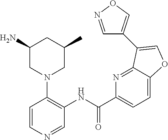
C1(N)CN(C2=C(NC(C3=CC=C4C(=N3)C(C3=CON=C3)=CO4)=O)C=NC=C2)CC(C)C1
